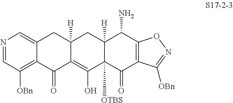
C12=CN=CC([OBn])=C1C(=O)C1=C(O)C3([OTBS])C([H])(CC1([H])C2)C(N)C1=C(C3=O)C([OBn])=NO1
